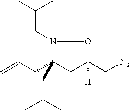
C=CCC1(CC(C)C)CC(C[N3])([H])ON1CC(C)C
